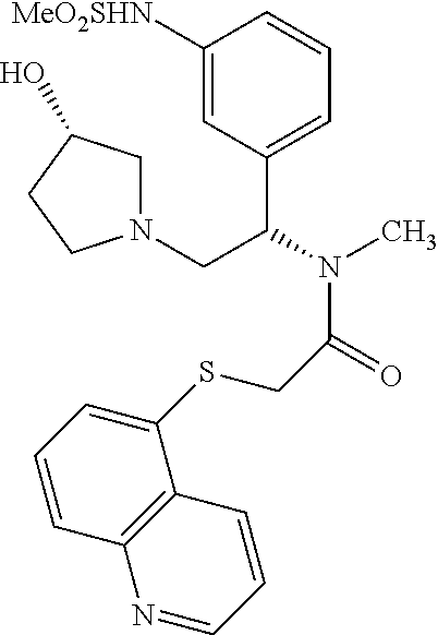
C1([MeO2SHN])=CC(C(N(C)C(=O)CSC2=CC=CC3=C2C=CC=N3)CN2CC(O)CC2)=CC=C1
